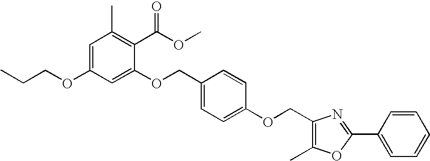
C1=C(OCCC)C=C(OCC2=CC=C(OCC3=C(C)OC(C4=CC=CC=C4)=N3)C=C2)C(C(OC)=O)=C1C
